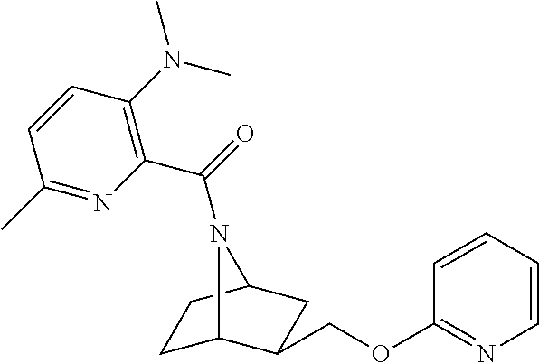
C1C2C(COC3=NC=CC=C3)CC(C1)N2C(=O)C1=C(N(C)C)C=CC(C)=N1
